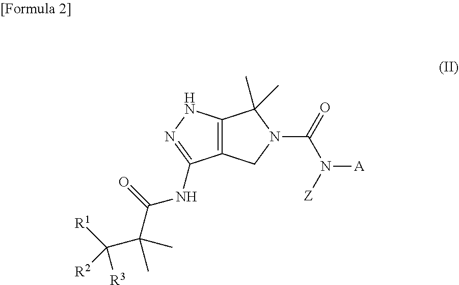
C12=C(CN(C(=O)N([Z])[A])C1(C)C)C(NC(C(C([R1])([R3])[R2])(C)C)=O)=NN2
